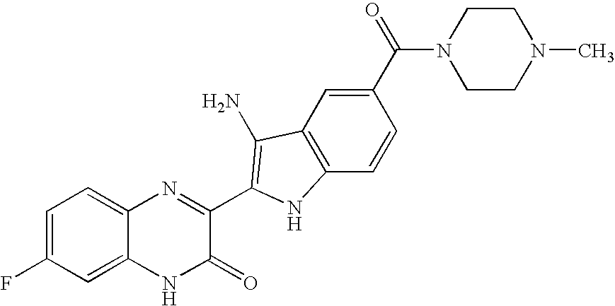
C1=C2C(=CC=C1F)N=C(C1=C(N)C3=C(C=CC(C(=O)N4CCN(C)CC4)=C3)N1)C(=O)N2
